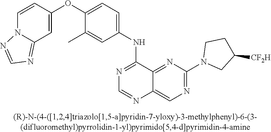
C1=CC(OC2=CC=C(NC3=NC=NC4=CN=C(N5CC([CF2H])CC5)N=C34)C=C2C)=CC2=NC=NN12
